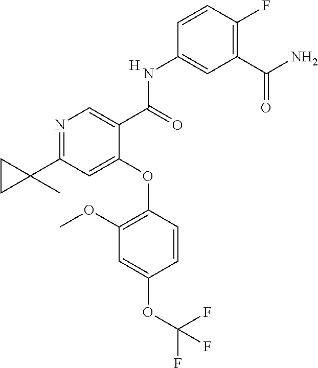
C1=CC(OC(F)(F)F)=CC(OC)=C1OC1=CC(C2(C)CC2)=NC=C1C(NC1=CC(C(N)=O)=C(F)C=C1)=O.[H]
